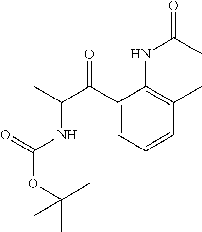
C1(C(C(C)NC(OC(C)(C)C)=O)=O)=CC=CC(C)=C1NC(=O)C
